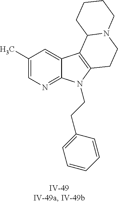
C1(C)=CN=C2C(=C1)C1=C(N2CCC2=CC=CC=C2)CCN2C1CCCC2
